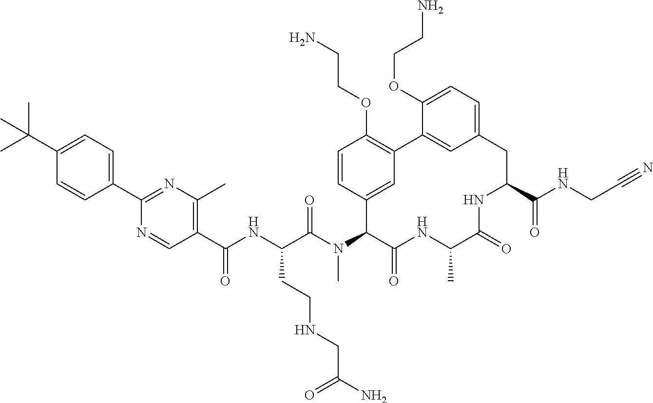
C(C(N(C1C(=O)NC(C)C(=O)NC(C(NCC#N)=O)CC2=CC=C(OCCN)C(=C2)C2=C(OCCN)C=CC1=C2)C)=O)(NC(C1=C(C)N=C(C2=CC=C(C(C)(C)C)C=C2)N=C1)=O)CCNCC(N)=O
